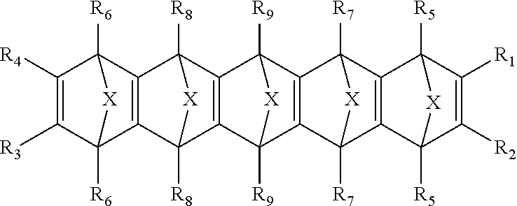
C1([R4])=C([R3])C2([R6])C3=C(C1([R6])[X]2)C1([R8])C2=C(C3([R8])[X]1)C1([R9])C3=C(C2([R9])[X]1)C1([R7])C2=C(C3([R7])[X]1)C1([R5])C([R2])=C([R1])C2([R5])[X]1
